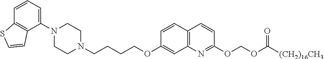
C1N(C2=CC=CC3=C2C=CS3)CCN(CCCCOC2=CC3=C(C=C2)C=CC(OCOC(=O)[(CH2)16CH3])=N3)C1
